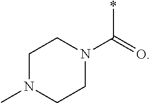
C1CN(C)CCN1C(*)=O
